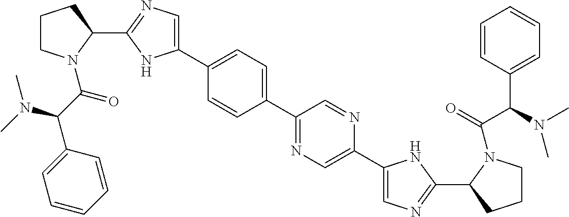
C1(C2=CN=C(C3CCCN3C(C(C3=CC=CC=C3)N(C)C)=O)N2)=CC=C(C2=NC=C(C3=CN=C(C4CCCN4C(C(C4=CC=CC=C4)N(C)C)=O)N3)N=C2)C=C1
